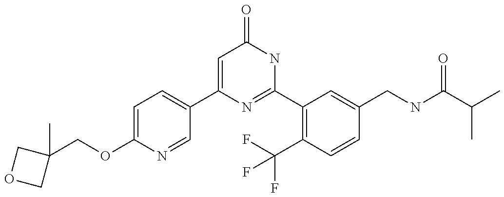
C1(C2=CC=C(OCC3(C)COC3)N=C2)=CC(=O)NC(C2=C(C(F)(F)F)C=CC(CNC(C(C)C)=O)=C2)=N1
